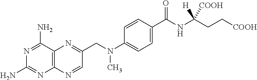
N1=C(N)C2=C(N=C1N)N=CC(CN(C1=CC=C(C(=O)NC(CC[COOH])([H])[COOH])C=C1)C)=N2
